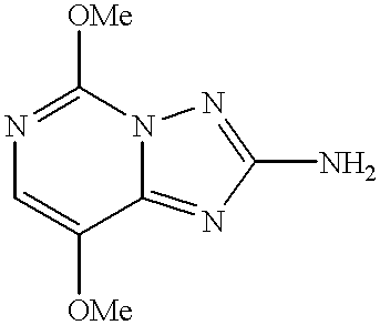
C1=C([OMe])C2=NC(N)=NN2C([OMe])=N1
